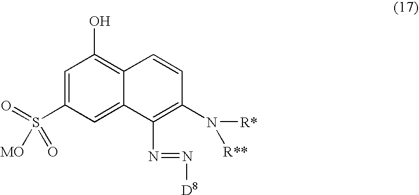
C1=C(S(=O)([MO])=O)C=C2C(=C1O)C=CC(N([R*])[R**])=C2N=N[D8]
